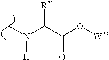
C(C(O[W23])=O)(N([H])C)[R21]
